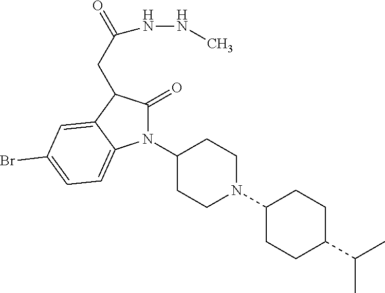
C1(N2C(=O)C(CC(NNC)=O)C3=CC(Br)=CC=C23)CCN(C2CCC(C(C)C)CC2)CC1
